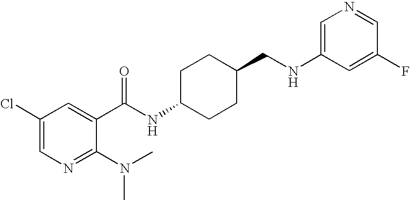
C1(Cl)=CN=C(N(C)C)C(C(NC2CCC(CNC3=CN=CC(F)=C3)CC2)=O)=C1
